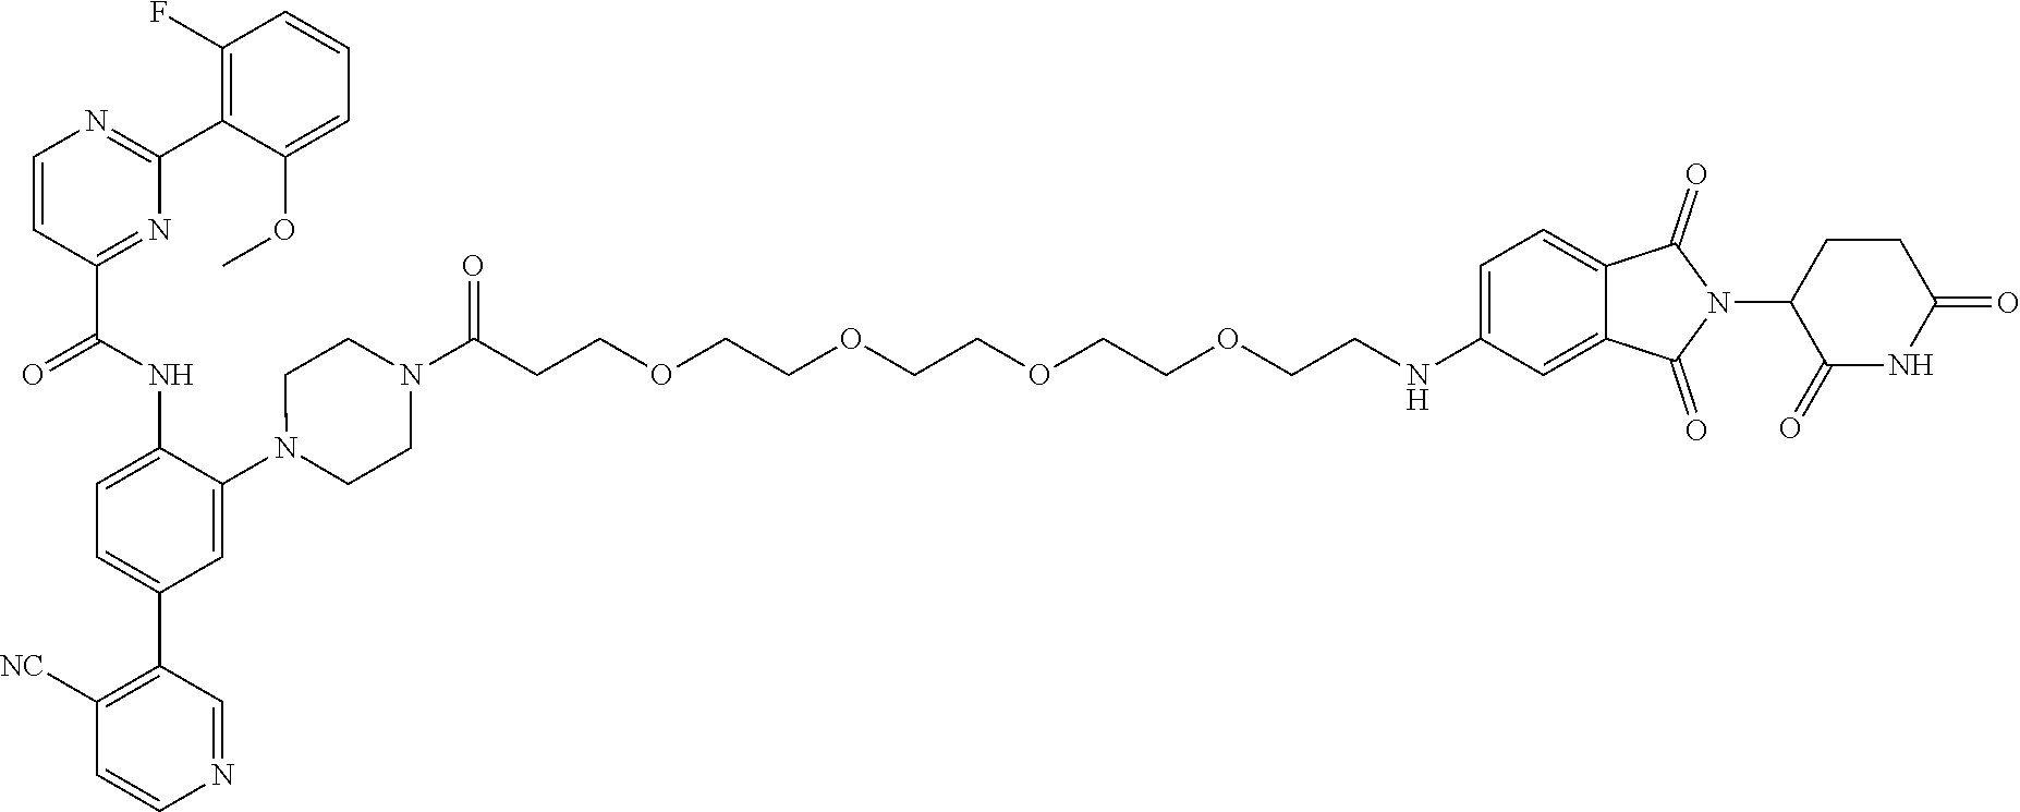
C1=CC(C(NC2=CC=C(C3=C([NC])C=CN=C3)C=C2N2CCN(C(CCOCCOCCOCCOCCNC3=CC=C4C(=C3)C(=O)N(C3C(=O)NC(=O)CC3)C4=O)=O)CC2)=O)=NC(C2=C(F)C=CC=C2OC)=N1
